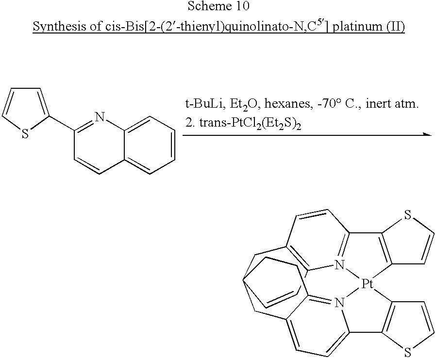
C12=C([Pt]34N5=C1C=CC1=C5C=CC5(C1)CC1=CC=C(N3=C1CC5)C1=C4C=CS1)C=CS2.C1=C(C2=NC3=CC=CC=C3C=C2)SC=C1
